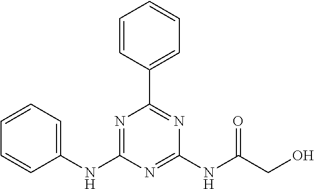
C1=CC=C(NC2=NC(C3=CC=CC=C3)=NC(NC(CO)=O)=N2)C=C1
